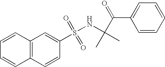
C(=O)(C1=CC=CC=C1)C(NS(C1=CC2=C(C=C1)C=CC=C2)(=O)=O)(C)C
